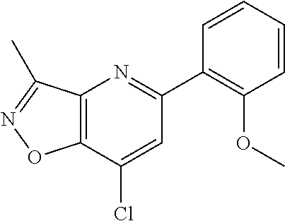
C12=C(C(Cl)=CC(C3=C(OC)C=CC=C3)=N1)ON=C2C
